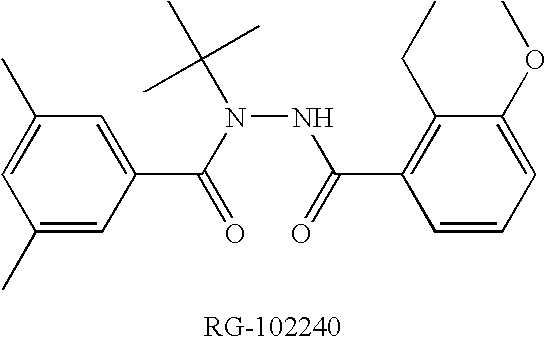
C1(C)=CC(C(N(NC(=O)C2=C(CC)C(OC)=CC=C2)C(C)(C)C)=O)=CC(C)=C1
